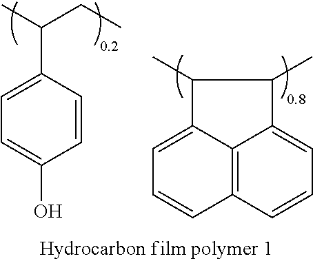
C1=C(C(C)CC)C=CC(O)=C1.C1=C2C3=C(C=C1)C=CC=C3C(C)C2C
